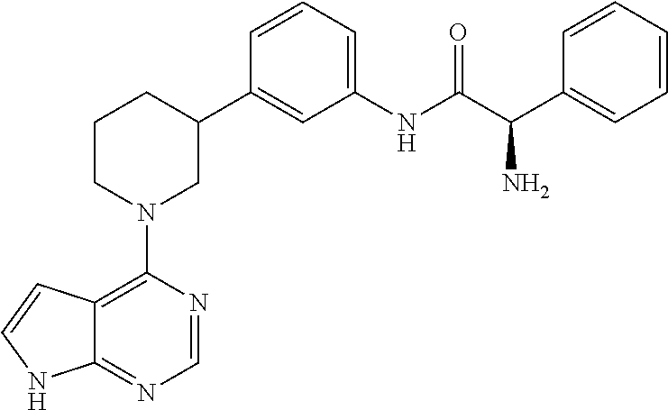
C12=C(N3CC(C4=CC(NC(C(C5=CC=CC=C5)N)=O)=CC=C4)CCC3)N=CN=C1NC=C2
